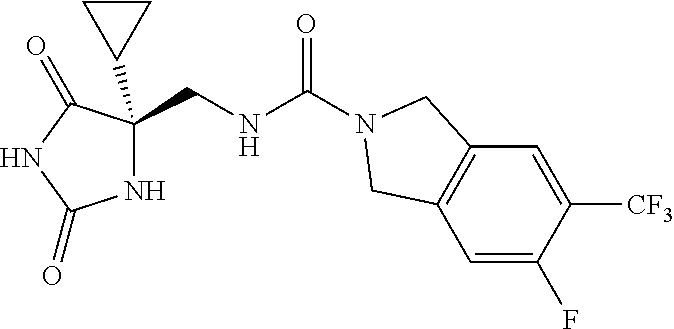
N1C(CNC(N2CC3=C(C=C(F)C([CF3])=C3)C2)=O)(C2CC2)C(=O)NC1=O
